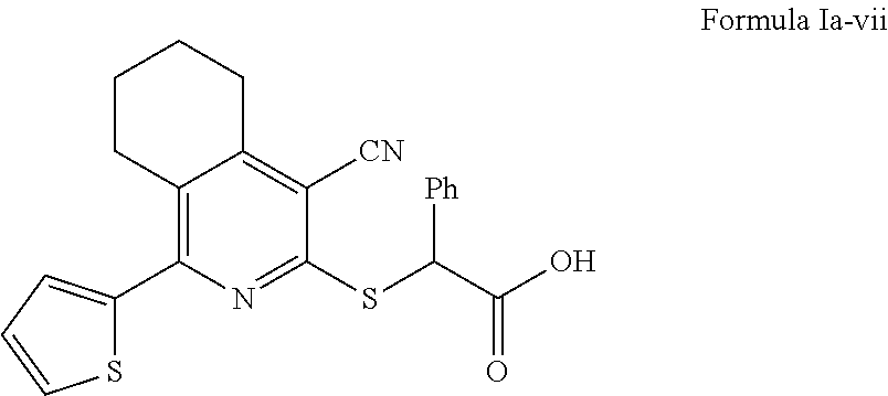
C12=C([CN])C(SC(C(O)=O)[Ph])=NC(C3=CC=CS3)=C1CCCC2
